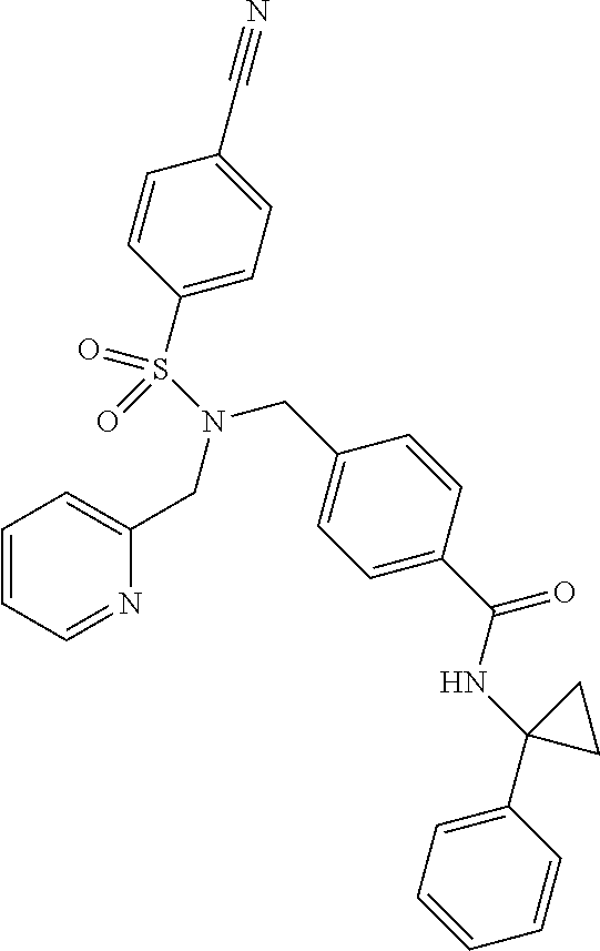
C1=CC=NC(CN(CC2=CC=C(C(NC3(C4=CC=CC=C4)CC3)=O)C=C2)S(C2=CC=C(C#N)C=C2)(=O)=O)=C1
